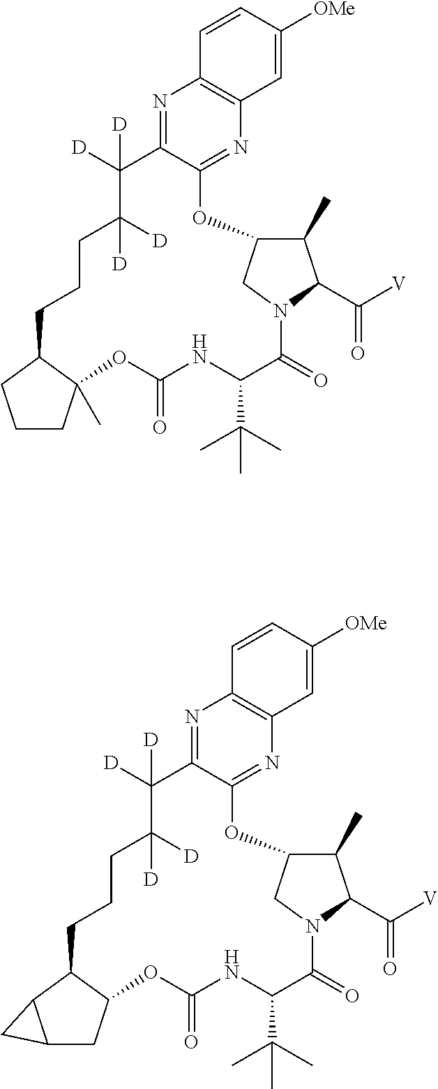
N1=C2C(=NC3=C1C=CC([OMe])=C3)OC1C(C)C(C([V])=O)N(C(=O)C(C(C)(C)C)NC(=O)OC3(C)C(CCCC([D])([D])C2([D])[D])CCC3)C1.N1=C2C(=NC3=C1C=CC([OMe])=C3)OC1C(C)C(C([V])=O)N(C(=O)C(C(C)(C)C)NC(=O)OC3C(CCCC([D])([D])C2([D])[D])C2C(C3)C2)C1
